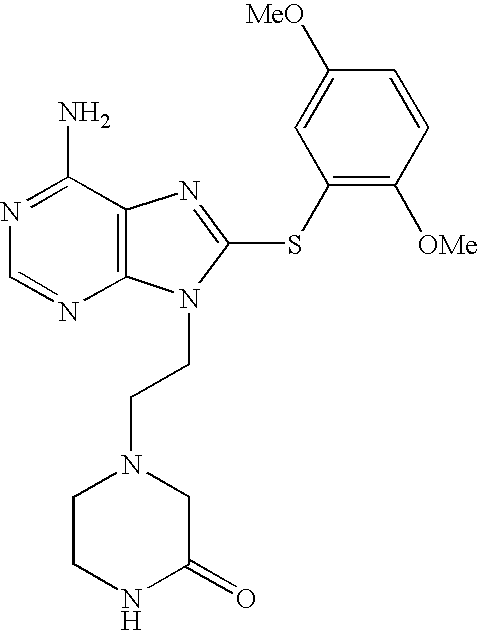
N1=C(N)C2=C(N=C1)N(CCN1CCNC(=O)C1)C(SC1=C([OMe])C=CC([MeO])=C1)=N2
